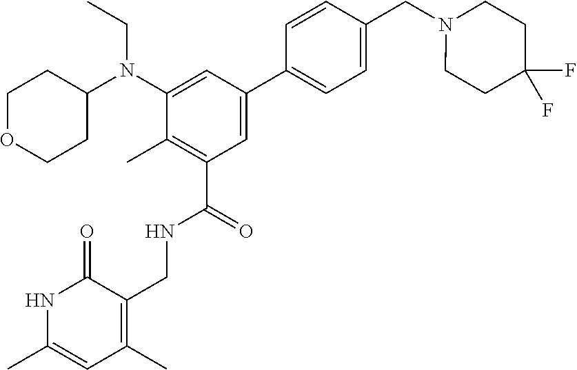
CCN(C1CCOCC1)C1=CC(C2=CC=C(CN3CCC(F)(F)CC3)C=C2)=CC(C(NCC2=C(C)C=C(C)NC2=O)=O)=C1C
